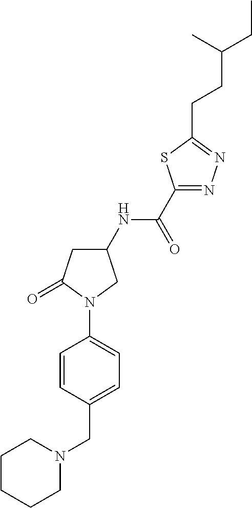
N1(CC2=CC=C(N3C(=O)CC(NC(C4=NN=C(CCC(CC)C)S4)=O)C3)C=C2)CCCCC1
